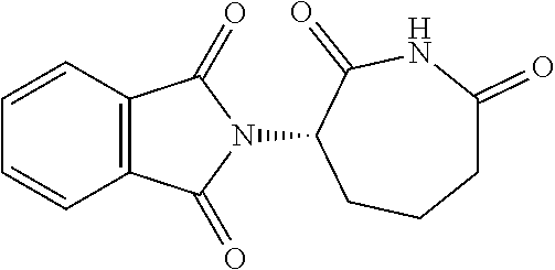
C1=CC2=C(C=C1)C(=O)N(C1CCCC(=O)NC1=O)C2=O
